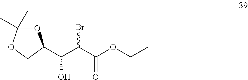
O1C(C)(C)OCC1C(C(C(OCC)=O)Br)O
